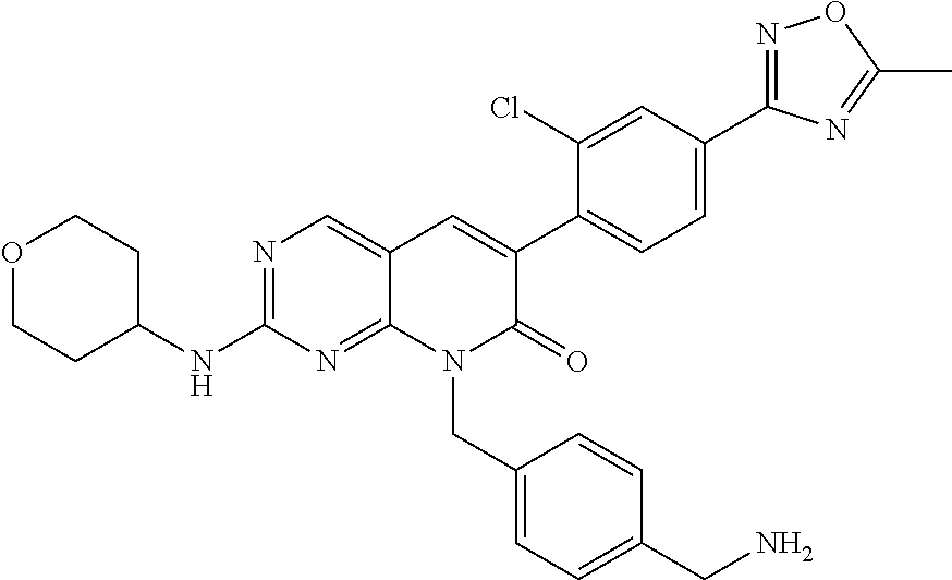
C1(C2=CC=C(C3=CC4=CN=C(NC5CCOCC5)N=C4N(CC4=CC=C(CN)C=C4)C3=O)C(Cl)=C2)=NOC(C)=N1
